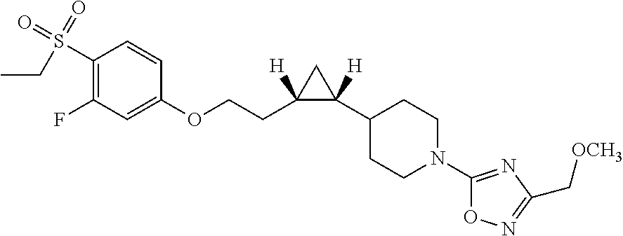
O(CCC1([H])C(C2CCN(C3=NC(C[OCH3])=NO3)CC2)([H])C1)C1=CC(F)=C(S(=O)(=O)CC)C=C1
